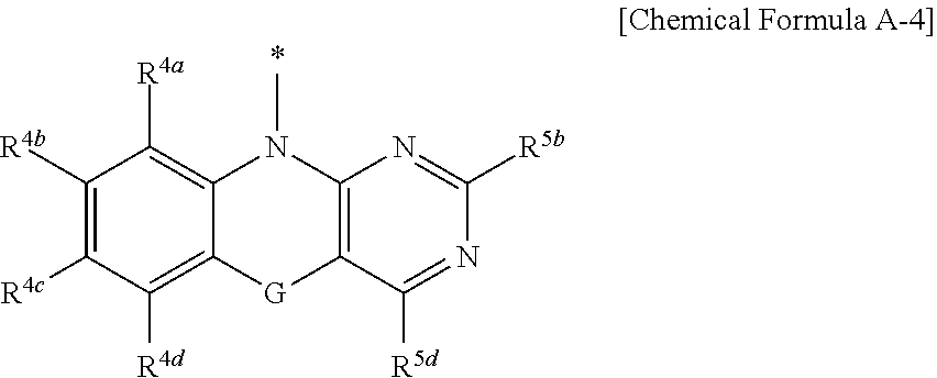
C1([R4b])=C([R4c])C([R4d])=C2C(=C1[R4a])N(C)C1=C([G]2)C([R5d])=NC([R5b])=N1
